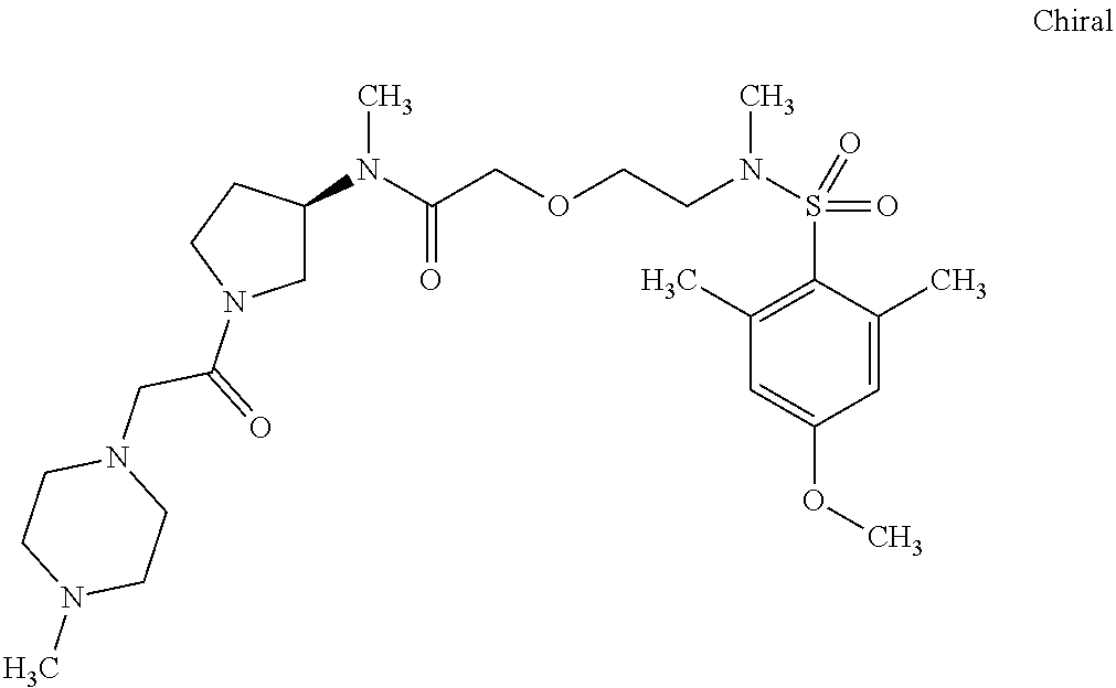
C1C(N(C(COCCN(S(=O)(C2=C(C)C=C(OC)C=C2C)=O)C)=O)C)CCN1C(=O)CN1CCN(C)CC1
